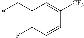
C1(CC)=C(F)C=CC([CF3])=C1
